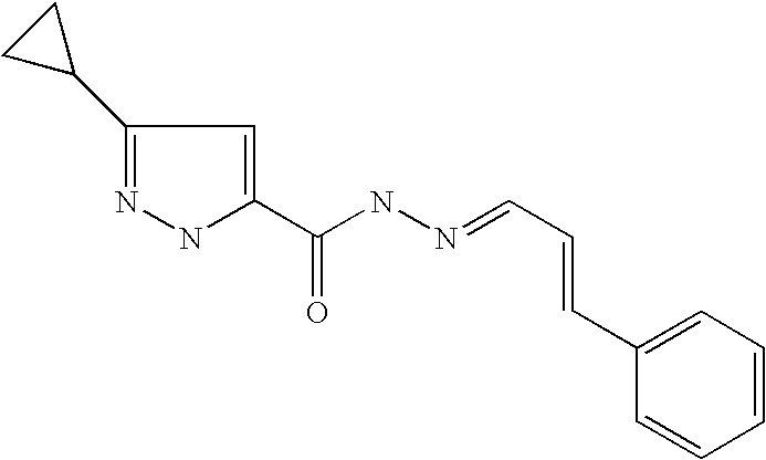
C1(C2CC2)=NNC(C(NN=CC=CC2=CC=CC=C2)=O)=C1
